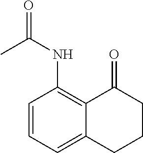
C1=CC=C2C(=C1NC(=O)C)C(=O)CCC2
